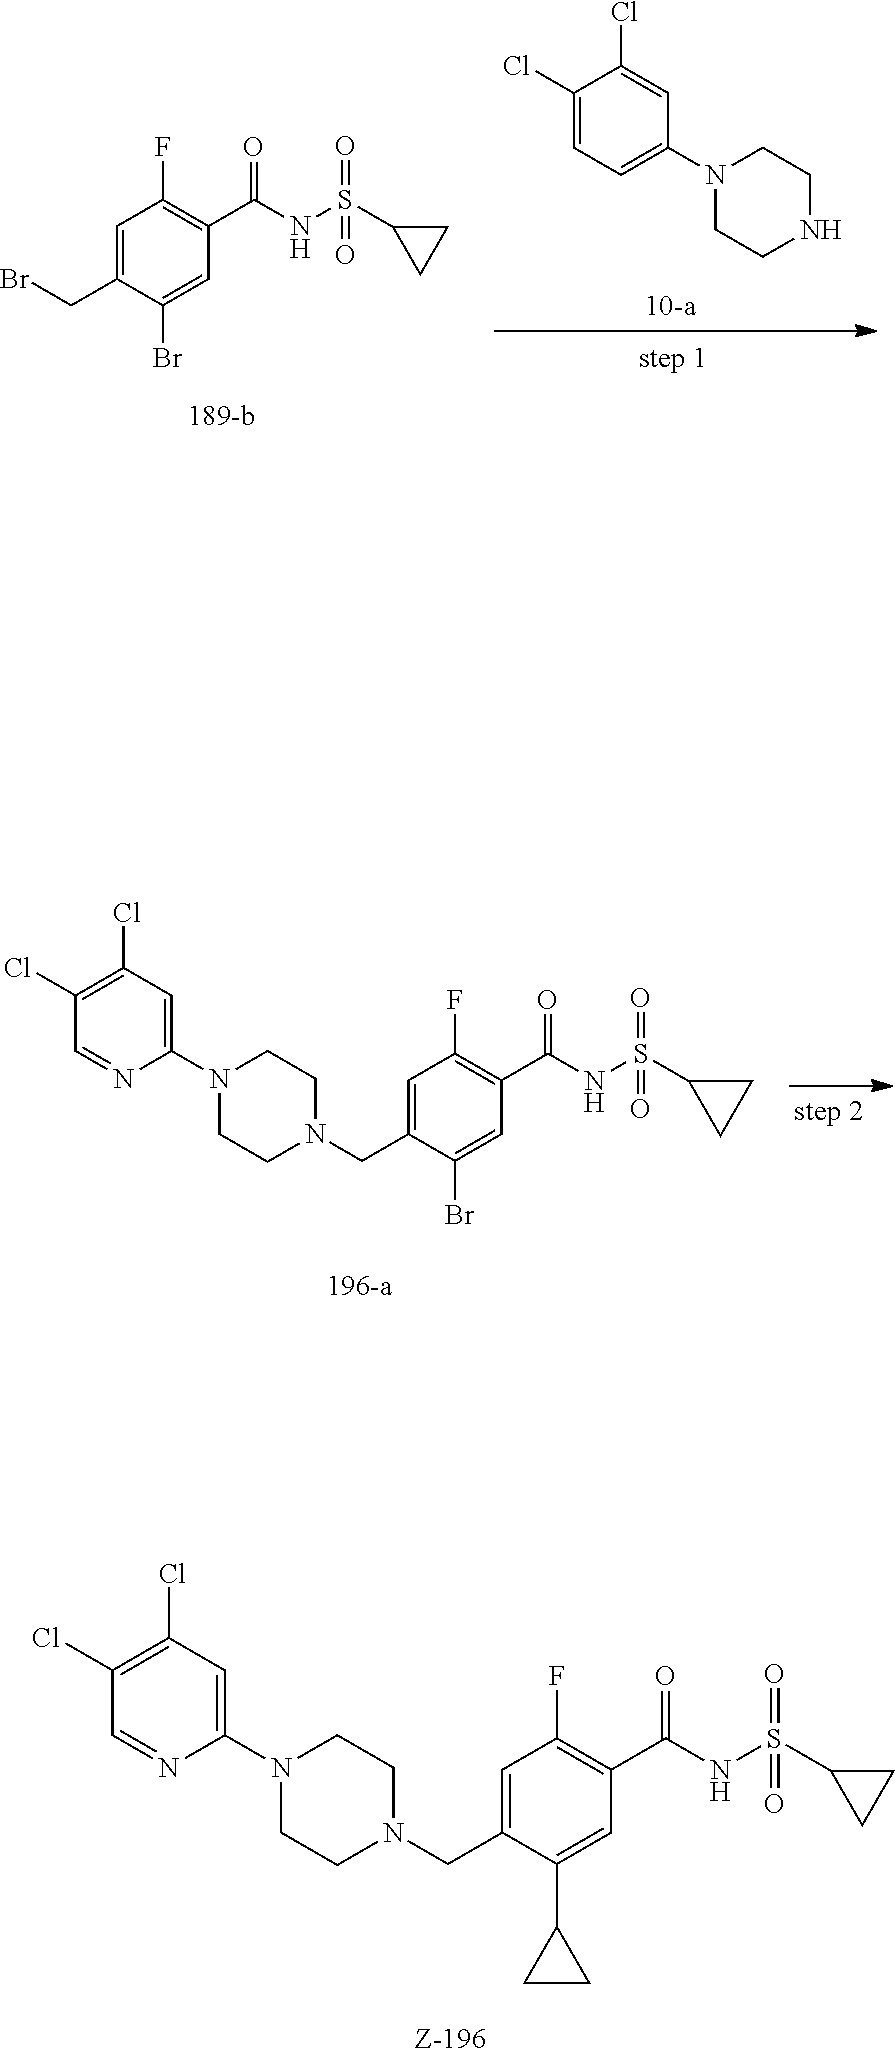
C1CN(C2=CC(Cl)=C(Cl)C=N2)CCN1CC1=CC(F)=C(C(NS(=O)(=O)C2CC2)=O)C=C1Br.C1CN(C2=CC(Cl)=C(Cl)C=N2)CCN1CC1=CC(F)=C(C(NS(=O)(=O)C2CC2)=O)C=C1C1CC1.N1CCN(C2=CC=C(Cl)C(Cl)=C2)CC1.C1=C(CBr)C(Br)=CC(C(NS(=O)(=O)C2CC2)=O)=C1F
